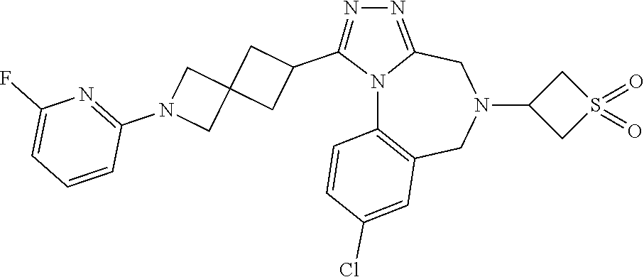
N12C3=C(CN(C4CS(=O)(=O)C4)CC1=NN=C2C1CC2(C1)CN(C1=NC(F)=CC=C1)C2)C=C(Cl)C=C3
